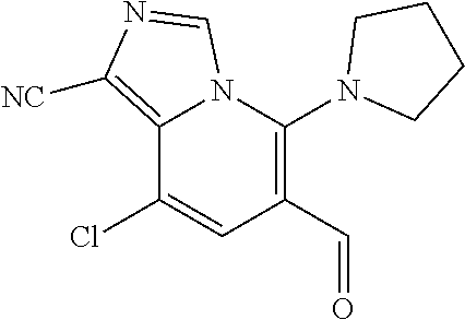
C12=C([NC])N=CN1C(N1CCCC1)=C(C=O)C=C2Cl
